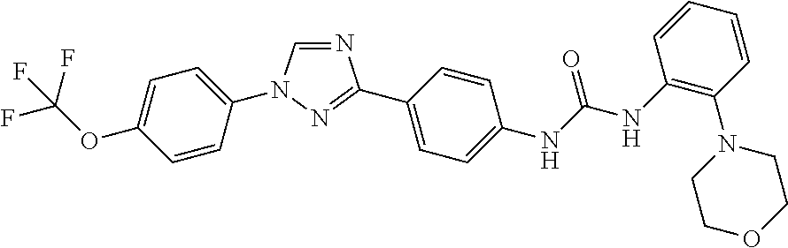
N1=CN(C2=CC=C(OC(F)(F)F)C=C2)N=C1C1=CC=C(NC(=O)NC2=C(N3CCOCC3)C=CC=C2)C=C1
